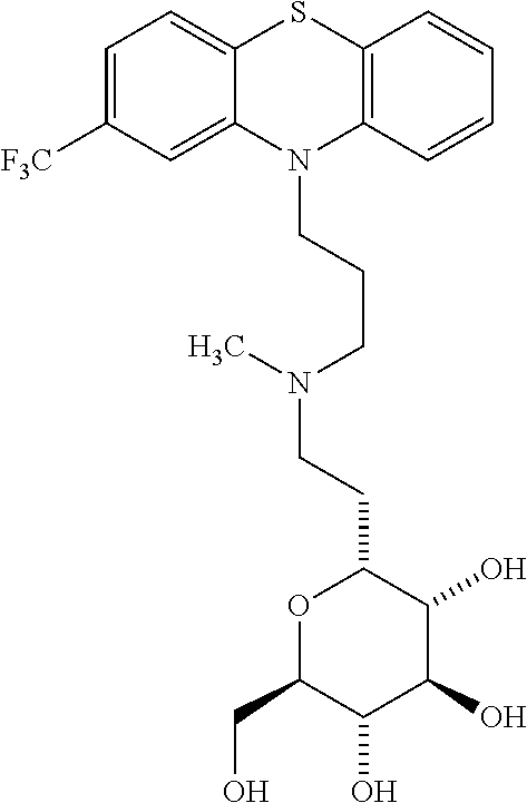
C1=C([F3C])C=C2C(=C1)SC1=C(N2CCCN(CCC2C(O)C(O)C(O)C(CO)O2)C)C=CC=C1
